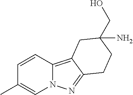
C1=CC2=C3C(=NN2C=C1C)CCC(CO)(N)C3
